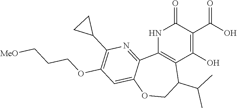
C12=C(NC(=O)C(C(O)=O)=C1O)C1=NC(C3CC3)=C(OCCC[MeO])C=C1OCC2C(C)C
